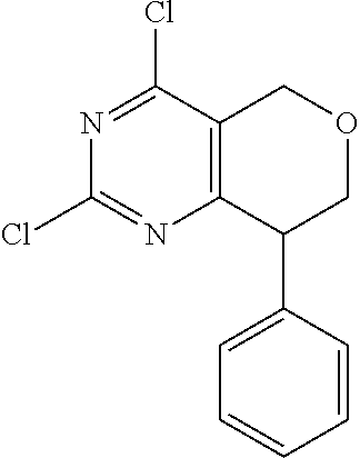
C12=C(C(Cl)=NC(Cl)=N1)COCC2C1=CC=CC=C1
